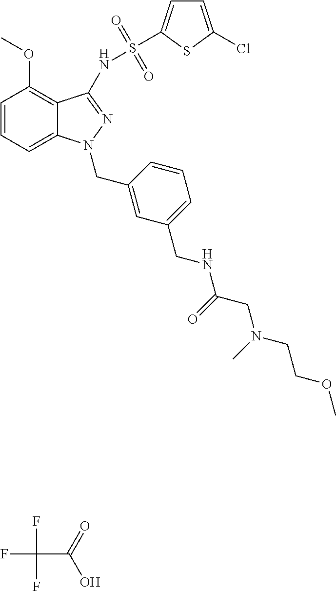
C1=CC=C2C(=C1OC)C(NS(=O)(=O)C1=CC=C(Cl)S1)=NN2CC1=CC(CNC(CN(CCOC)C)=O)=CC=C1.FC(F)(F)C(O)=O
